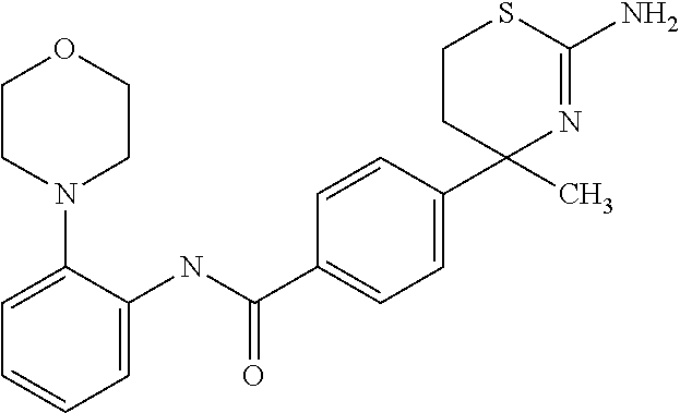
C1CC(C2=CC=C(C(NC3=CC=CC=C3N3CCOCC3)=O)C=C2)(C)N=C(N)S1
